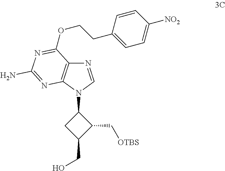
N1=CN(C2CC(CO)C2C[OTBS])C2=C1C(OCCC1=CC=C([NO2])C=C1)=NC(N)=N2
